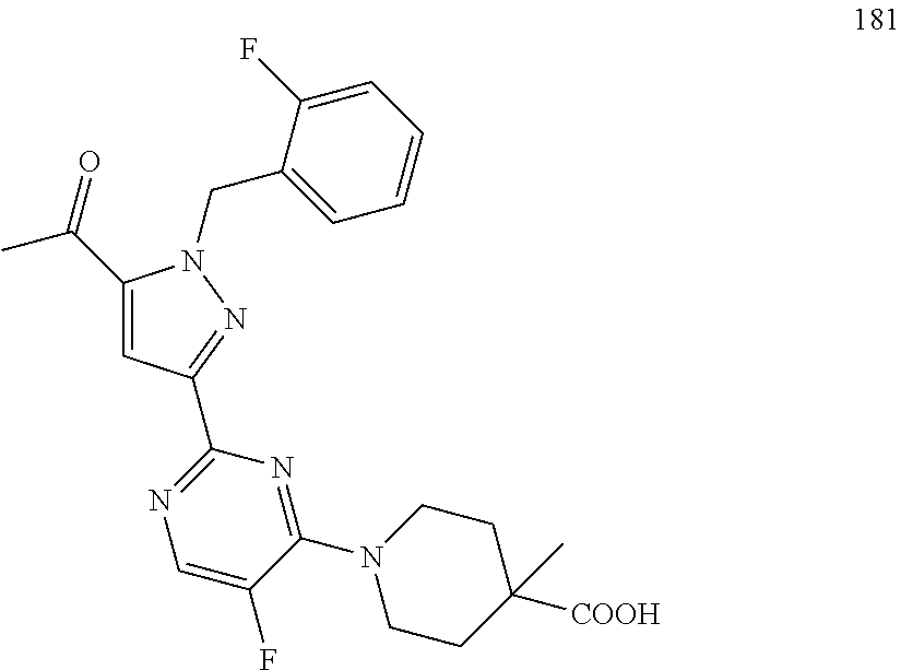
C(C1=CC(C2=NC=C(F)C(N3CCC([COOH])(C)CC3)=N2)=NN1CC1=CC=CC=C1F)(=O)C
